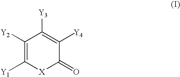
C1([Y2])=C([Y1])[X]C(=O)C([Y4])=C1[Y3]
